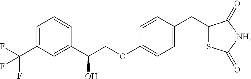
C1=C(C(F)(F)F)C=C(C(O)COC2=CC=C(CC3SC(=O)[NH]C3=O)C=C2)C=C1
